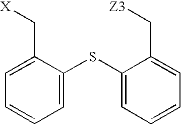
C1=C(C[X])C(SC2=CC=CC=C2C[Z3])=CC=C1
